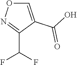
C1=C(C(O)=O)C(C(F)F)=NO1
